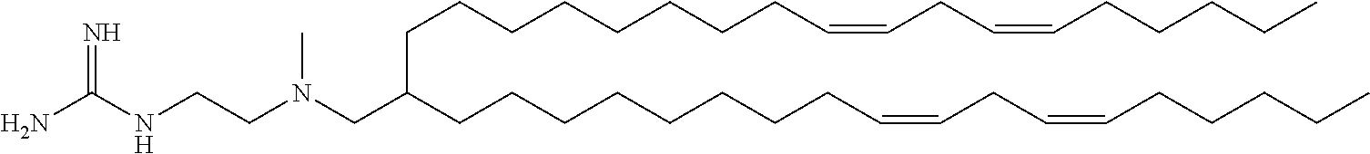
C(CCCCCCCCC=CCC=CCCCCC)(CCCCCCCCC=CCC=CCCCCC)CN(CCNC(N)=N)C
